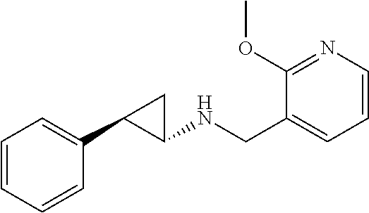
C1=CC=C(CNC2CC2C2=CC=CC=C2)C(OC)=N1
